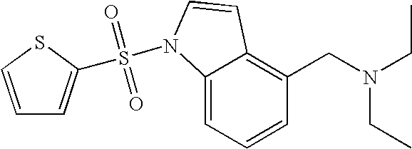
C1=CC=C2C(=C1CN(CC)CC)C=CN2S(=O)(=O)C1=CC=CS1
